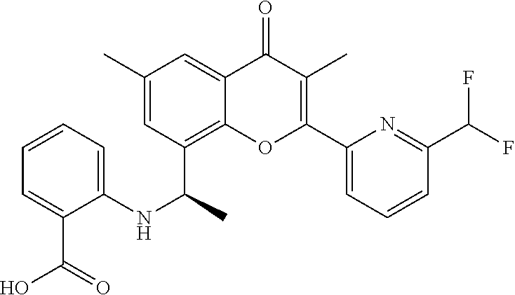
C1=CC=C(NC(C)C2=C3C(=CC(C)=C2)C(=O)C(C)=C(C2=CC=CC(C(F)F)=N2)O3)C(C(=O)O)=C1
